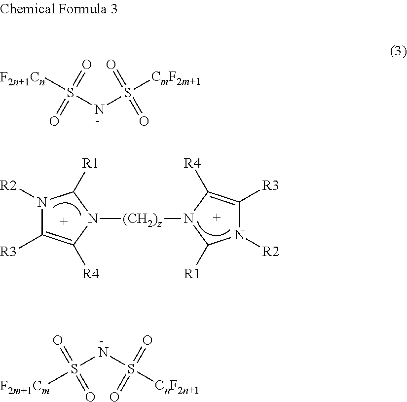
N1([R2])C([R3])=C([R4])N([(CH2)z]N2C([R1])N([R2])C([R3])=C2[R4])C1[R1].S(NS(=O)(=O)[CmF2m+1])(=O)(=O)[F2n+1Cn].S(NS(=O)(=O)[CnF2n+1])(=O)(=O)[F2m+1Cm]
